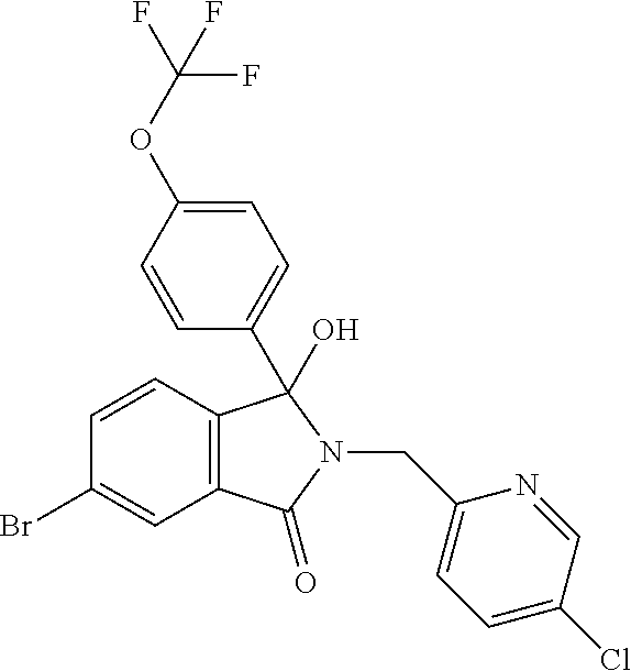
C1(Br)=CC2=C(C(O)(C3=CC=C(OC(F)(F)F)C=C3)N(CC3=CC=C(Cl)C=N3)C2=O)C=C1
